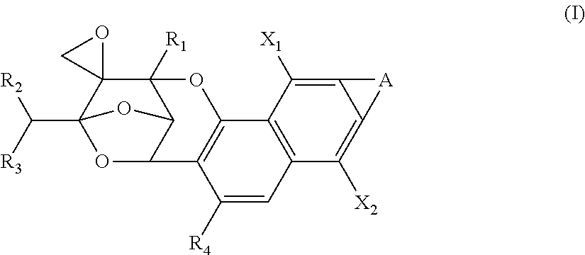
C12=C([X1])C3=C(C([X2])=C1[A]2)C=C([R4])C1=C3OC2([R1])C3C1OC(C([R2])[R3])(C21OC1)O3
